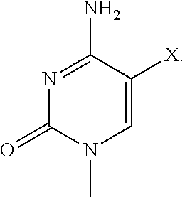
C1(N)=NC(=O)N(C)C=C1[X]
